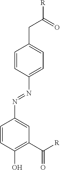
C1=CC(O)=C(C([R])=O)C=C1N=NC1=CC=C(CC([R])=O)C=C1
